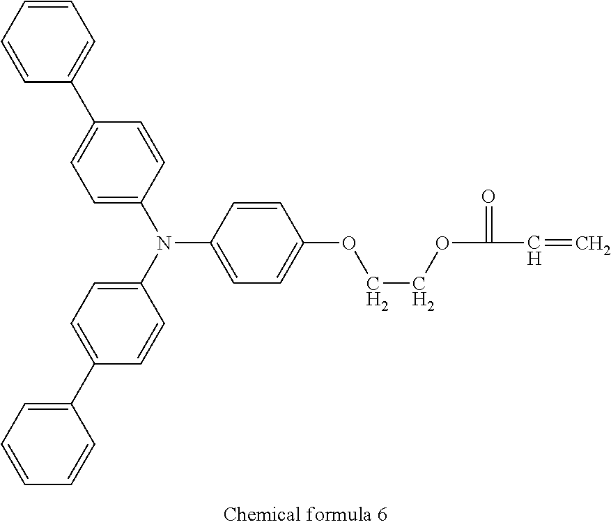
C1=CC=CC=C1C1=CC=C(N(C2=CC=C(OCCOC(=O)[CH]=C)C=C2)C2=CC=C(C3=CC=CC=C3)C=C2)C=C1
